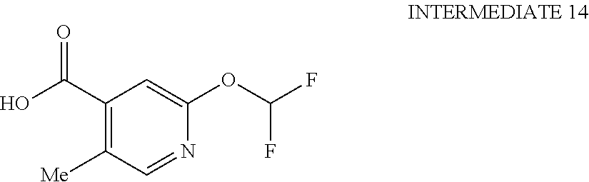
C1(C(O)=O)=C([Me])C=NC(OC(F)F)=C1
